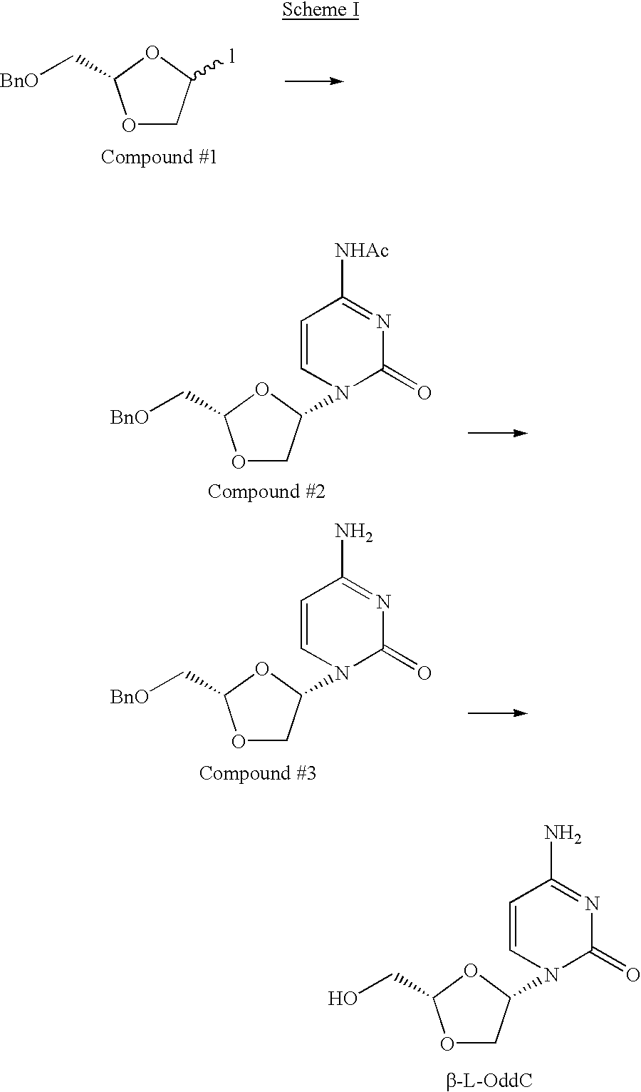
O1CC([l])OC1C[BnO].O1CC(N2C(=O)N=C([NHAc])C=C2)OC1C[BnO].O1CC(N2C(=O)N=C(N)C=C2)OC1C[BnO].O1CC(N2C(=O)N=C(N)C=C2)OC1CO
